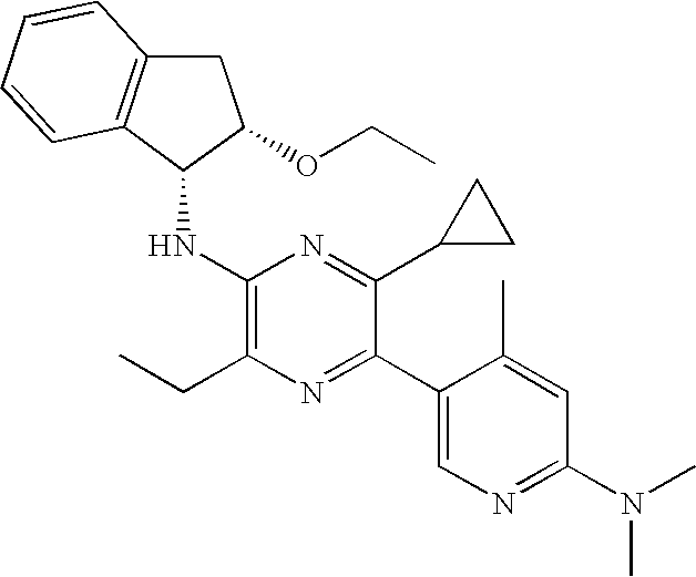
C1(N(C)C)=NC=C(C2=NC(CC)=C(NC3C(OCC)CC4=C3C=CC=C4)N=C2C2CC2)C(C)=C1
